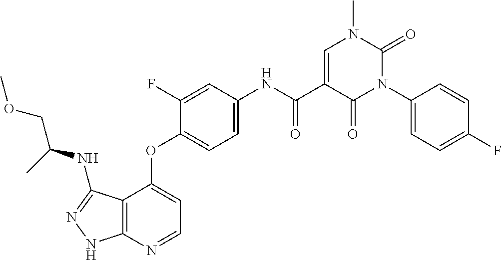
C12=C(N=CC=C1OC1=CC=C(NC(C3=CN(C)C(=O)N(C4=CC=C(F)C=C4)C3=O)=O)C=C1F)NN=C2NC(COC)C
